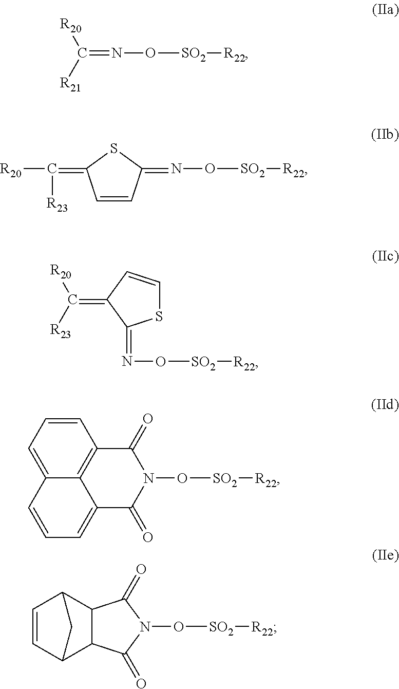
[R20]C([R21])=NO[SO2][R22].N(O[SO2][R22])=C1C=CC(=C([R20])[R23])S1.N(O[SO2][R22])=C1SC=CC1=C([R23])[R20].C1=CC=C2C3=C1C(=O)N(O[SO2][R22])C(=O)C3=CC=C2.N1(O[SO2][R22])C(=O)C2C3C=CC(C2C1=O)C3
